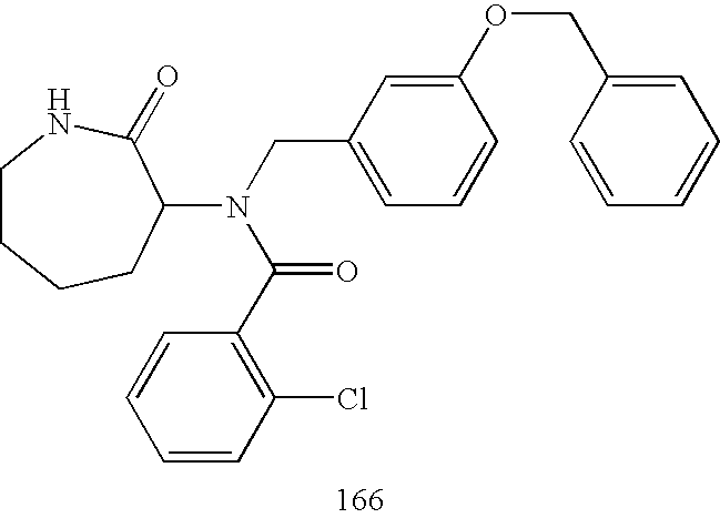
C1CCCC(N(CC2=CC=CC(OCC3=CC=CC=C3)=C2)C(=O)C2=C(Cl)C=CC=C2)C(=O)N1
